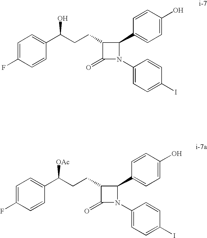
C1=C(F)C=CC(C(CCC2C(=O)N(C3=CC=C(I)C=C3)C2C2=CC=C(O)C=C2)O)=C1.C1=C(F)C=CC(C(CCC2C(=O)N(C3=CC=C(I)C=C3)C2C2=CC=C(O)C=C2)[OAc])=C1
